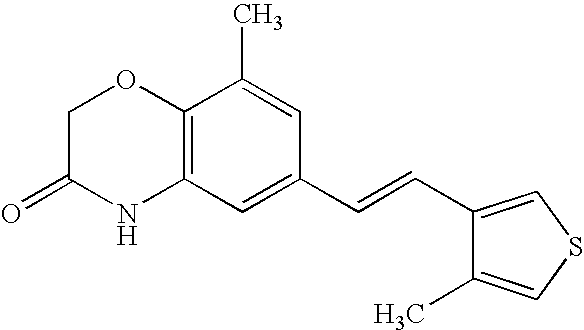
C12=C(C=C(C=CC3=CSC=C3C)C=C1C)NC(=O)CO2
